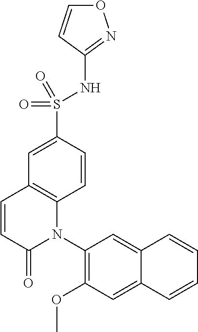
C1(S(NC2=NOC=C2)(=O)=O)=CC2=C(C=C1)N(C1=C(OC)C=C3C(=C1)C=CC=C3)C(=O)C=C2
